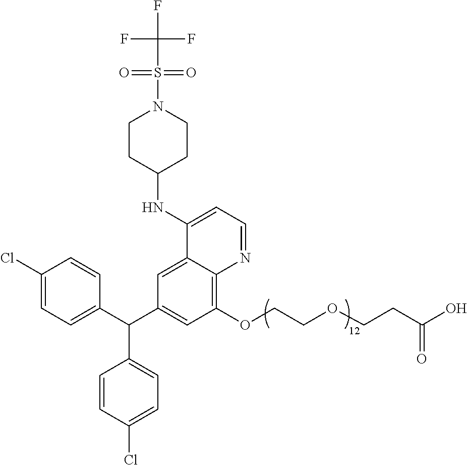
C1=CC(Cl)=CC=C1C(C1=CC=C(Cl)C=C1)C1=CC(OCCOCCC(=O)O)=C2C(=C1)C(NC1CCN(S(=O)(=O)C(F)(F)F)CC1)=CC=N2
